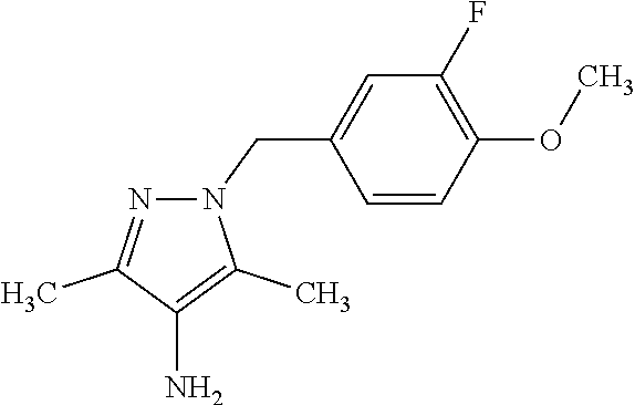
N1(CC2=CC(F)=C(OC)C=C2)N=C(C)C(N)=C1C
